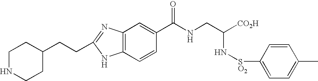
C(C1CCNCC1)CC1=NC2=C(N1)C=CC(C(NCC([CO2H])N[SO2]C1=CC=C(C)C=C1)=O)=C2
